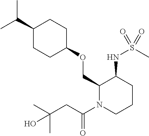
C(C)(C)C1CCC(OCC2N(C(CC(C)(C)O)=O)CCCC2NS(C)(=O)=O)CC1
